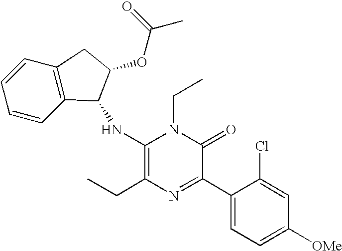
C1(NC2C3=C(C=CC=C3)CC2OC(C)=O)=C(CC)N=C(C2=CC=C([OMe])C=C2Cl)C(=O)N1CC
